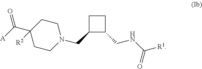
C1CN(CC2C(CNC([R1])=O)CC2)CCC1(C([A])=O)[R2]
